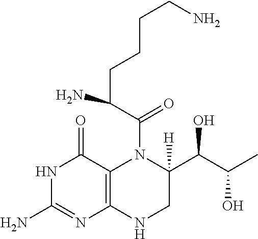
N1C(N)=NC2=C(C1=O)N(C(=O)C(CCCCN)N)C(C(C(C)O)O)([H])CN2
